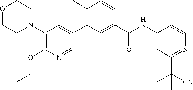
C1(N2CCOCC2)=C(OCC)N=CC(C2=C(C)C=CC(C(NC3=CC(C([CN])(C)C)=NC=C3)=O)=C2)=C1
